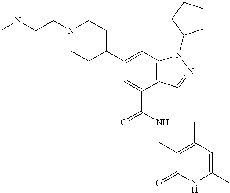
C12=C(C=C(C3CCN(CCN(C)C)CC3)C=C1C(NCC1=C(C)C=C(C)NC1=O)=O)N(C1CCCC1)N=C2
